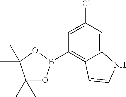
C1(C)(C)OB(C2=C3C(=CC(Cl)=C2)NC=C3)OC1(C)C
